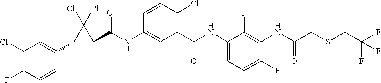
C1(C2=CC(Cl)=C(F)C=C2)C(C(NC2=CC(C(NC3=CC=C(F)C(NC(CSCC(F)(F)F)=O)=C3F)=O)=C(Cl)C=C2)=O)C1(Cl)Cl
